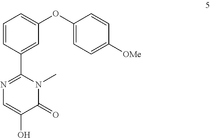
C1=CC(C2=NC=C(O)C(=O)N2C)=CC(OC2=CC=C([OMe])C=C2)=C1
